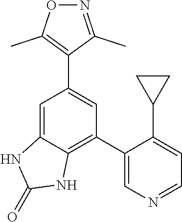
C1(C2=CN=CC=C2C2CC2)=C2C(=CC(C3=C(C)ON=C3C)=C1)NC(=O)N2
